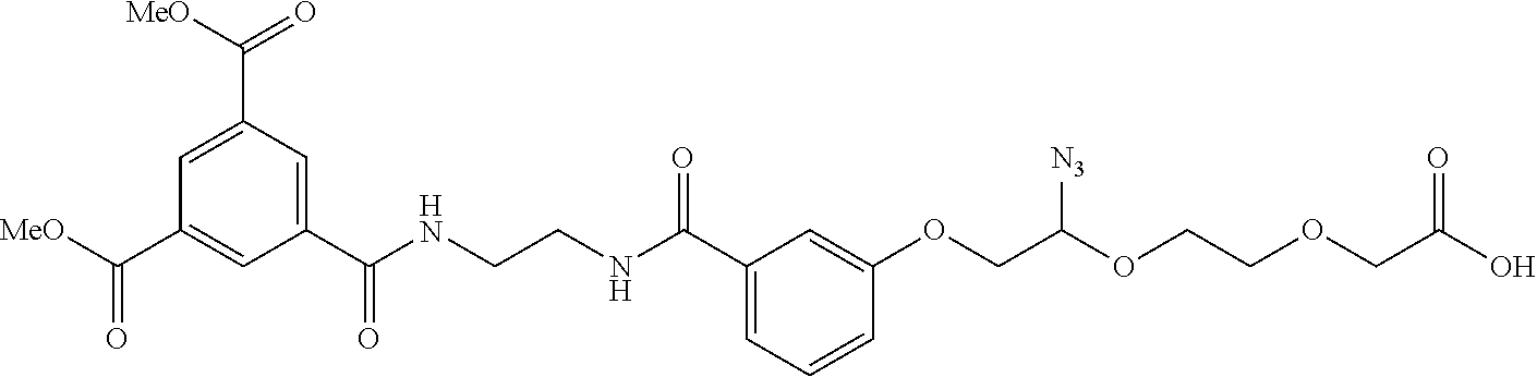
C1(C(NCCNC(C2=CC(C(=O)[MeO])=CC(C([MeO])=O)=C2)=O)=O)=CC=CC(OCC(OCCOCC(O)=O)[N3])=C1
